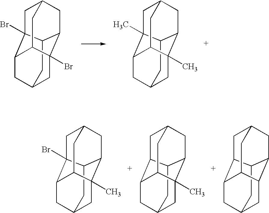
C12C3CC4CC1(Br)C1CC(CC3(Br)C1C4)C2.C12C3CC4CC1(C)C1CC(CC3(C)C1C4)C2.C12C3CC4CC1(Br)C1CC(CC3(C)C1C4)C2.C12C3CC4CC1C1CC(CC3(C)C1C4)C2.C12C3CC4CC1C1CC(CC3C1C4)C2
